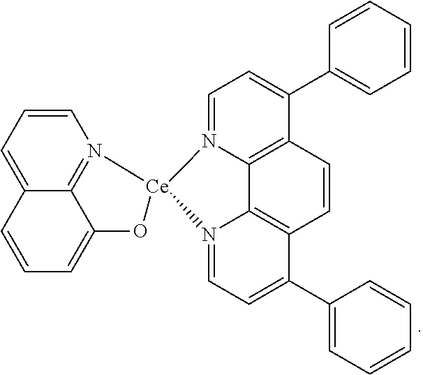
C1=CC=C2C3=N1[Ce]1(OC3=CC=C2)N2=CC=C(C3=CC=CC=C3)C3=C2C2=C(C=C3)C(C3=CC=CC=C3)=CC=N12
